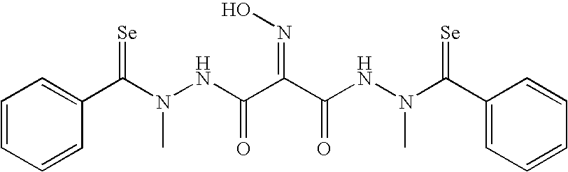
N(C(C1=CC=CC=C1)=[Se])(NC(C(C(NN(C(C1=CC=CC=C1)=[Se])C)=O)=NO)=O)C
